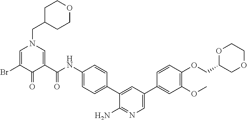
C1=C(Br)C(=O)C(C(NC2=CC=C(C3=CC(C4=CC(OC)=C(OCC5COCCO5)C=C4)=CN=C3N)C=C2)=O)=CN1CC1CCOCC1
